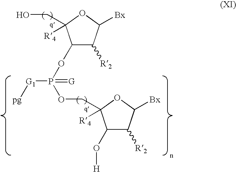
C1([R2])C(OP(OCC2([R4])C(O[H])C([R2])C([Bx])O2)([G1][pg])=[G])C(CO)([R4])OC1[Bx]
